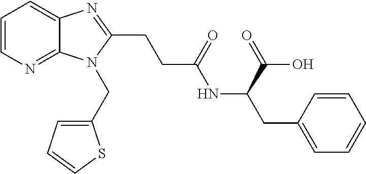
C1=CN=C2C(=C1)N=C(CCC(NC(CC1=CC=CC=C1)C(=O)O)=O)N2CC1=CC=CS1
